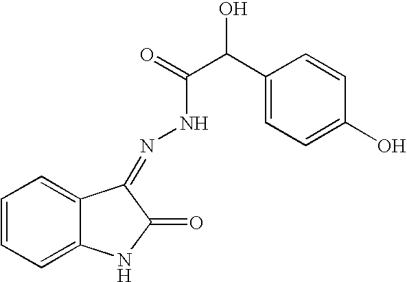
C1=CC=C2C(=C1)C(=NNC(=O)C(C1=CC=C(O)C=C1)O)C(=O)N2
